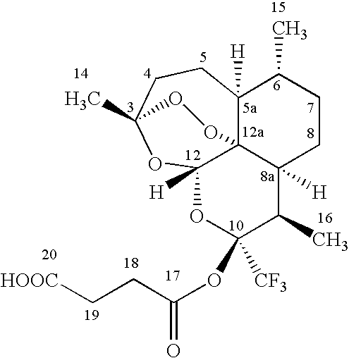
C12([H])C34C([H])(CCC1C)C(C)C(OC(CC[HOOC])=O)([CF3])OC3([H])OC(C)(CC2)OO4
